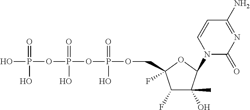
C1(F)C(O)(C)C(N2C(=O)N=C(N)C=C2)OC1(COP(OP(OP(O)(=O)O)(=O)O)(=O)O)F
